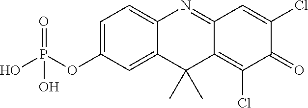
C12=CC=C(OP(O)(=O)O)C=C1C(C)(C)C1=C(Cl)C(=O)C(Cl)=CC1=N2
